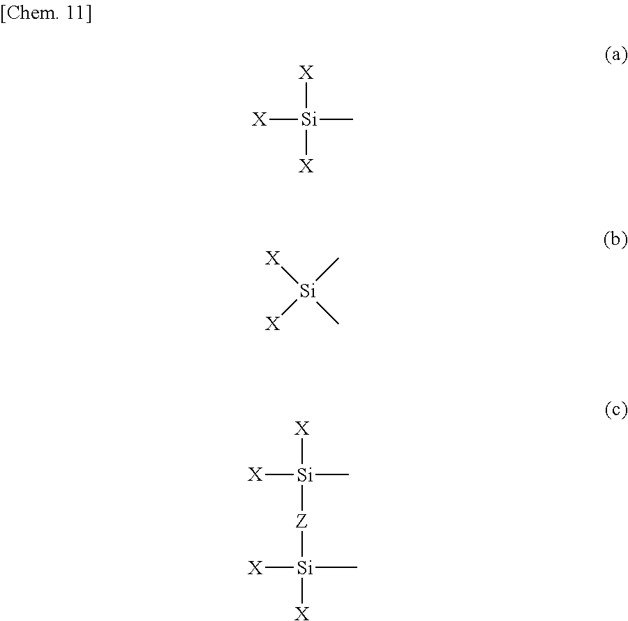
[X][Si](C)([X])C.[X][Si]([X])(C)[Z][Si]([X])(C)[X].[X][Si]([X])([X])C
